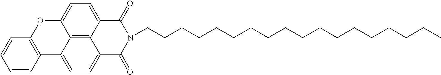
C12=C3C4=CC=C1OC1=C(C2=CC=C3C(=O)N(CCCCCCCCCCCCCCCCCC)C4=O)C=CC=C1
